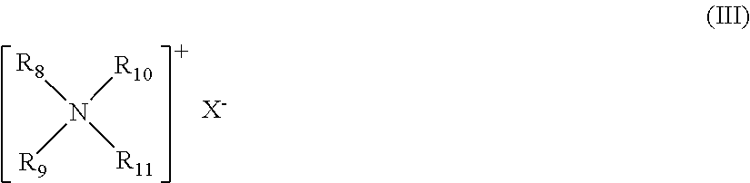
N([R10])([R9])([R8])[R11].[X-]
